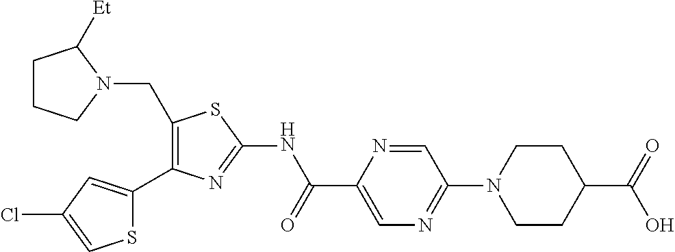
C1(CN2C([Et])CCC2)=C(C2=CC(Cl)=CS2)N=C(NC(C2=CN=C(N3CCC(C(=O)O)CC3)C=N2)=O)S1
